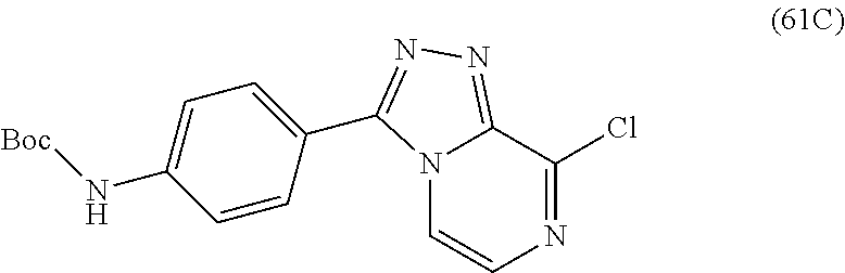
N12C=CN=C(Cl)C1=NN=C2C1=CC=C(N[Boc])C=C1
